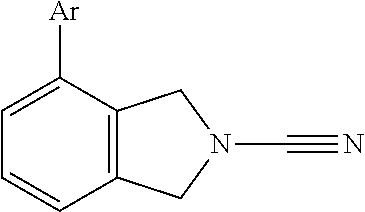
C1=CC2=C(C([Ar])=C1)CN(C#N)C2
